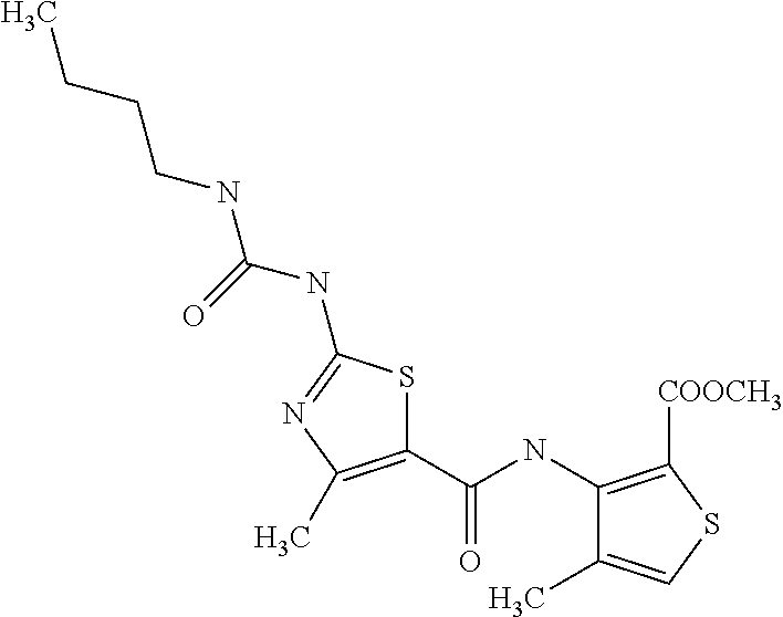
C1(NC(C2=C(C)N=C(NC(=O)NCCCC)S2)=O)=C([COOCH3])SC=C1C
